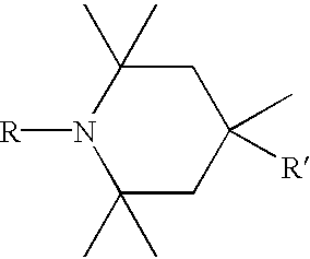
C1C(C)([R])CC(C)(C)N([R])C1(C)C
